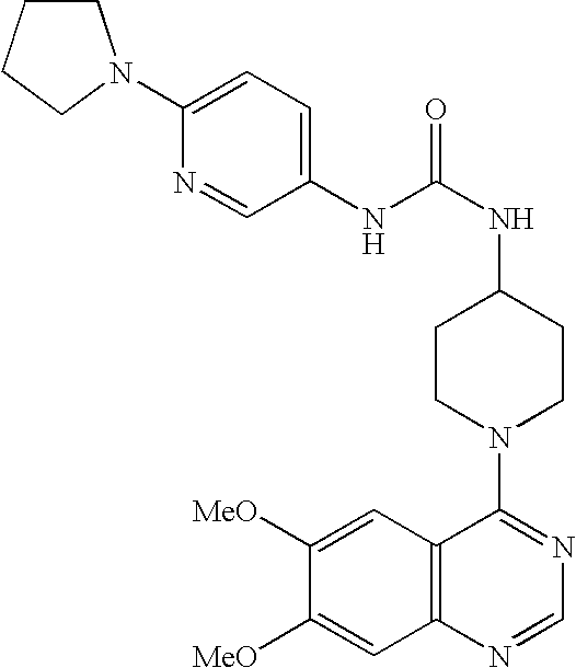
C1(NC(NC2CCN(C3=NC=NC4=C3C=C([MeO])C([MeO])=C4)CC2)=O)=CC=C(N2CCCC2)N=C1
